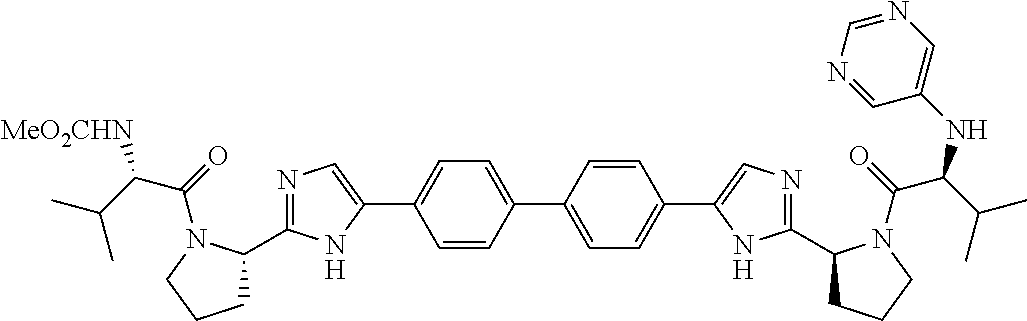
C1=CC(C2=CC=C(C3=CN=C(C4CCCN4C(=O)C(C(C)C)[MeO2CHN])N3)C=C2)=CC=C1C1=CN=C(C2CCCN2C(=O)C(C(C)C)NC2=CN=CN=C2)N1
